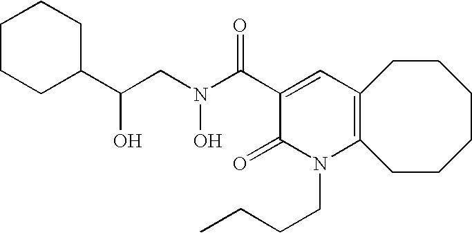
C1(C(CN(C(C2=CC3=C(N(CCCC)C2=O)CCCCCC3)=O)O)O)CCCCC1
